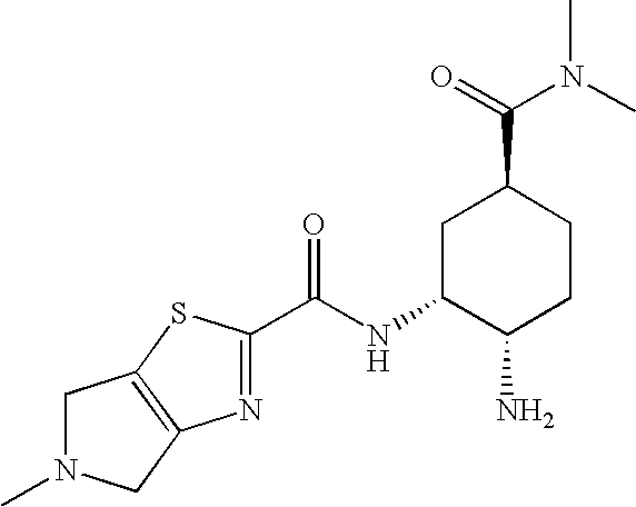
C1C(NC(=O)C2=NC3=C(CN(C)C3)S2)C(N)CCC1C(=O)N(C)C
